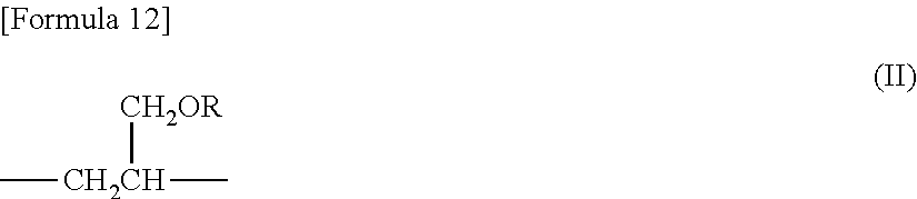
C[CH2CH](C)[CH2OR]
